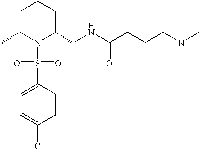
C1(S(N2C(CNC(CCCN(C)C)=O)CCCC2C)(=O)=O)=CC=C(Cl)C=C1
